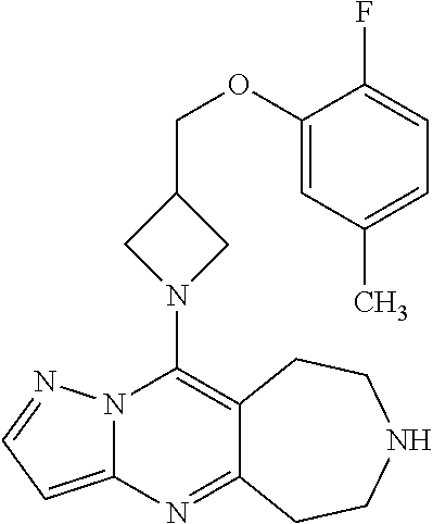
N12C(=CC=N1)N=C1C(=C2N2CC(COC3=CC(C)=CC=C3F)C2)CCNCC1
